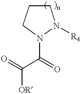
C1CCN(C(C(=O)[OR])=O)N1[R4]
